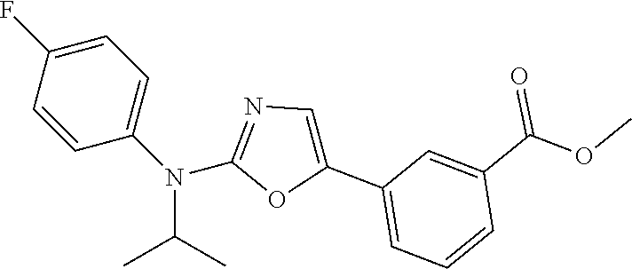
C1=C(F)C=CC(N(C2=NC=C(C3=CC=CC(C(OC)=O)=C3)O2)C(C)C)=C1
